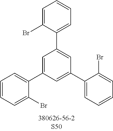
C1=C(Br)C(C2=CC(C3=CC=CC=C3Br)=CC(C3=CC=CC=C3Br)=C2)=CC=C1
